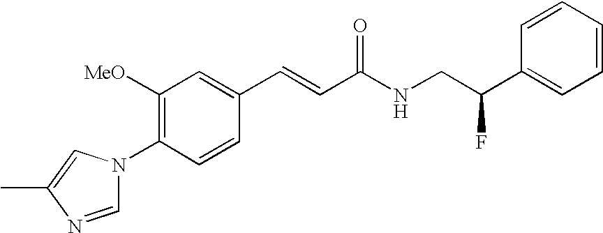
C1([OMe])=C(N2C=NC(C)=C2)C=CC(C=CC(NCC(C2=CC=CC=C2)F)=O)=C1
